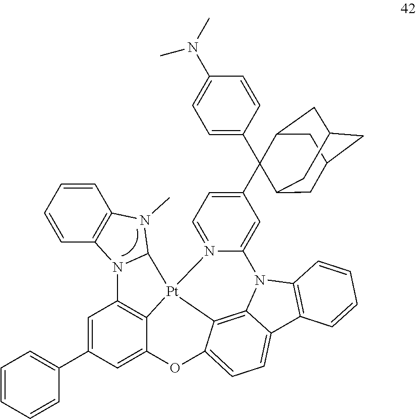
C1=CC=CC2=C1N(C)C1N2C2=C3[Pt]14N1=CC=C(C5(C6=CC=C(N(C)C)C=C6)C6CC7CC(CC5C7)C6)C=C1N1C5=C4C(=CC=C5C4=C1C=CC=C4)OC3=CC(C1=CC=CC=C1)=C2
